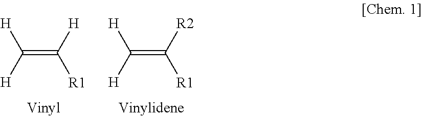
C(=C([H])[R1])([H])[H].C(=C([R2])[R1])([H])[H]
